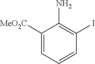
C1([MeO2C])=CC=CC(I)=C1N
